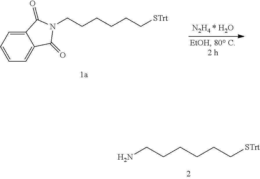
NCCCCCC[STrt].C12=CC=CC=C1C(=O)N(CCCCCC[STrt])C2=O
